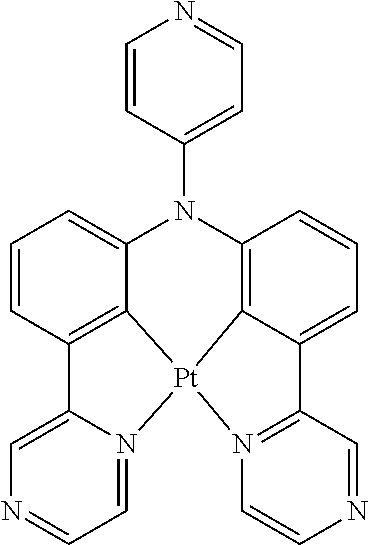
C1=CC2=C3C(=C1)N(C1=CC=NC=C1)C1=C4C(=CC=C1)C1=N(C=CN=C1)[Pt]34N1=CC=NC=C21
